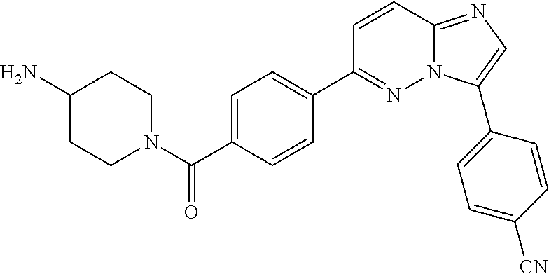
C1=C(C(=O)N2CCC(N)CC2)C=CC(C2=NN3C(=NC=C3C3=CC=C([CN])C=C3)C=C2)=C1
